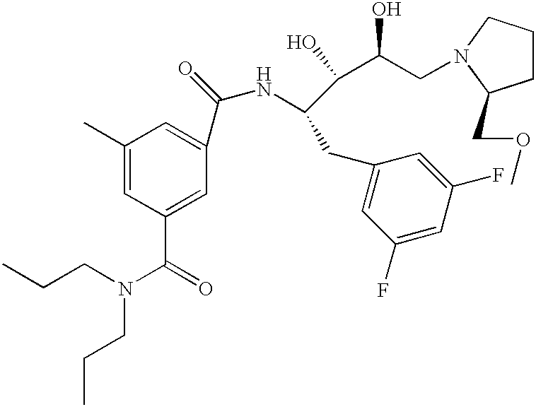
CCCN(C(=O)C1=CC(C(NC(CC2=CC(F)=CC(F)=C2)C(C(CN2CCCC2COC)O)O)=O)=CC(C)=C1)CCC
